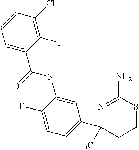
CC1(C2=CC=C(F)C(NC(=O)C3=CC=CC(Cl)=C3F)=C2)N=C(N)SCC1
